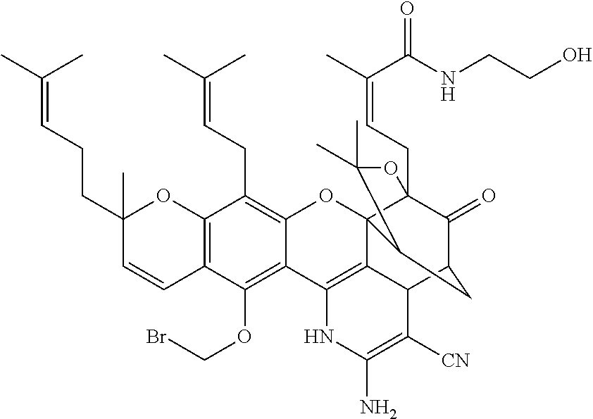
C12=C(C(OCBr)=C3C(=C1CC=C(C)C)OC14C5(CC=C(C)C(NCCO)=O)C(=O)C(CC1C(C)(C)O5)C1C4=C3NC(N)=C1[CN])C=CC(CCC=C(C)C)(C)O2
